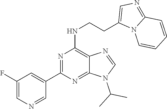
N1=CN(C(C)C)C2=NC(C3=CC(F)=CN=C3)=NC(NCCC3=CN=C4C=CC=CN43)=C12
